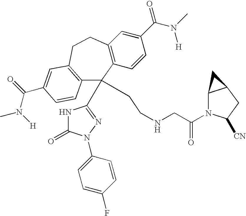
C12=C(C=CC(C(N(C)[H])=O)=C1)C(C1=NN(C3=CC=C(F)C=C3)C(=O)N1)(CCNCC(N1C3C(CC1[CN])C3)=O)C1=C(CC2)C=C(C(N(C)[H])=O)C=C1
